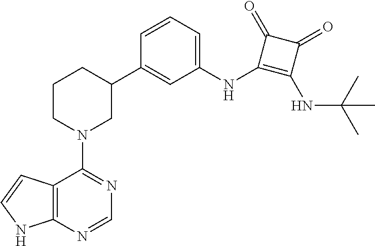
C12=C(N=CN=C1N1CC(C3=CC(NC4=C(NC(C)(C)C)C(=O)C4=O)=CC=C3)CCC1)NC=C2
